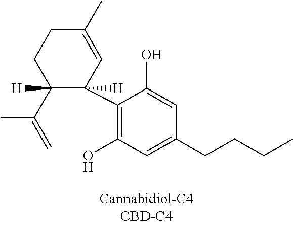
C1(C2=C(O)C=C(CCCC)C=C2O)([H])C=C(C)CCC1(C(=C)C)[H]
